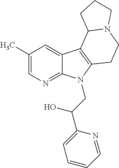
C1(C)=CN=C2C(=C1)C1=C(N2CC(C2=CC=CC=N2)O)CCN2C1CCC2
